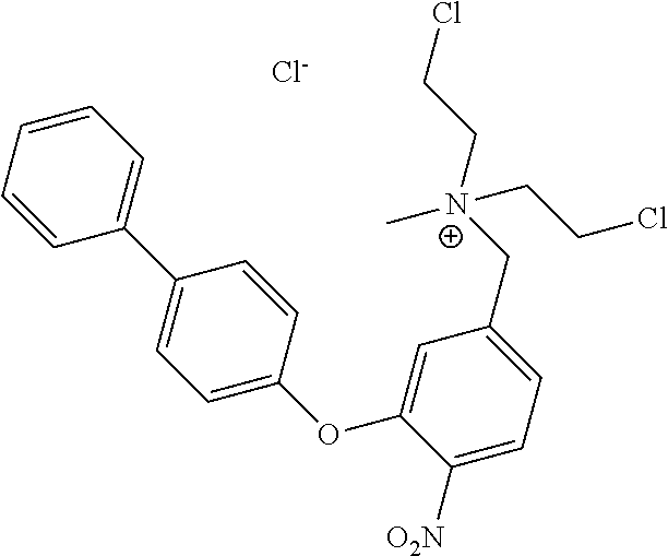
C1=CC=CC(C2=CC=C(OC3=CC(C[N+](CCCl)(CCCl)C)=CC=C3[O2N])C=C2)=C1.[Cl-]
